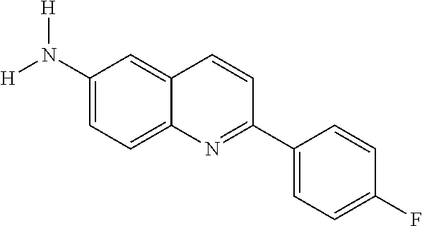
C1(N([H])[H])=CC=C2C(=C1)C=CC(C1=CC=C(F)C=C1)=N2
